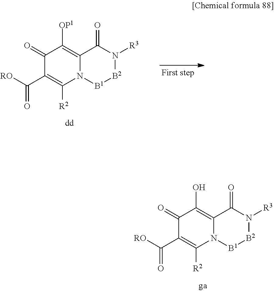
C1(=O)C(C([RO])=O)=C([R2])N2C(=C1O)C(=O)N([R3])[B2][B1]2.C1(=O)C(C([RO])=O)=C([R2])N2C(=C1[OP1])C(=O)N([R3])[B2][B1]2
